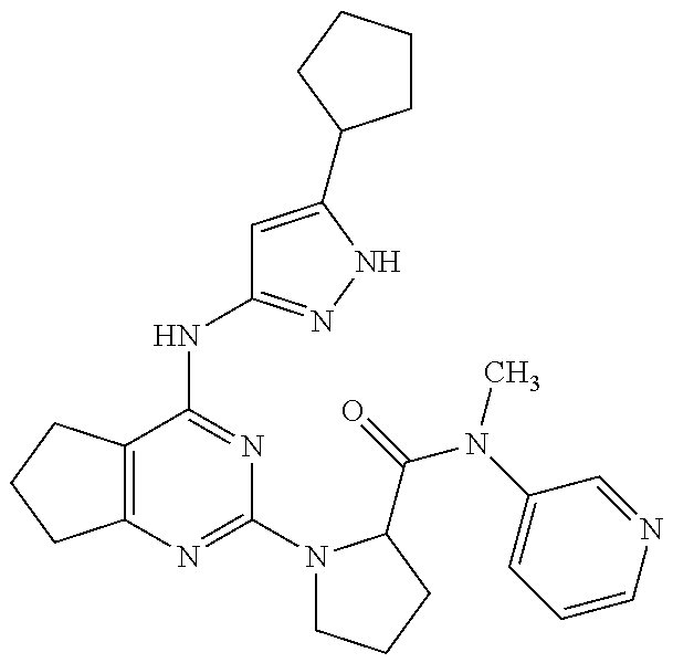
C12=C(C(NC3=NNC(C4CCCC4)=C3)=NC(N3CCCC3C(=O)N(C3=CC=CN=C3)C)=N1)CCC2
